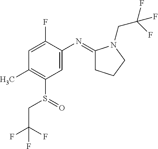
C1=C(F)C(N=C2CCCN2CC(F)(F)F)=CC(S(CC(F)(F)F)=O)=C1C
